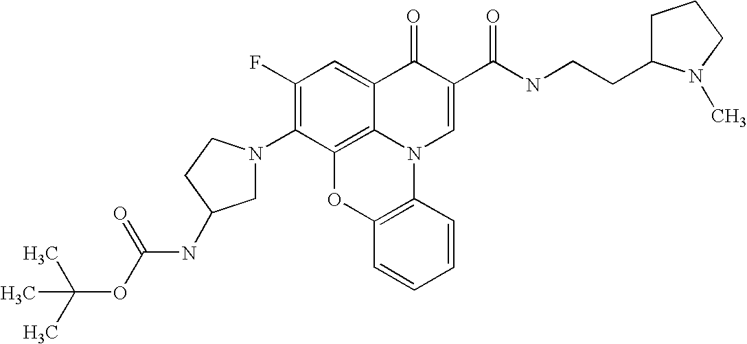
C1(F)=C(N2CC(NC(OC(C)(C)C)=O)CC2)C2=C3C(=C1)C(=O)C(C(NCCC1CCCN1C)=O)=CN3C1=C(O2)C=CC=C1
